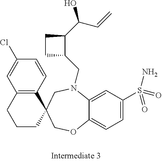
C1(Cl)=CC2=C(C=C1)C1(CCC2)COC2=CC=C(S(N)(=O)=O)C=C2N(CC2C(C(C=C)O)CC2)C1
